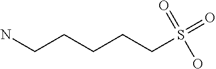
C(CCCS(=O)(O)=O)CN
